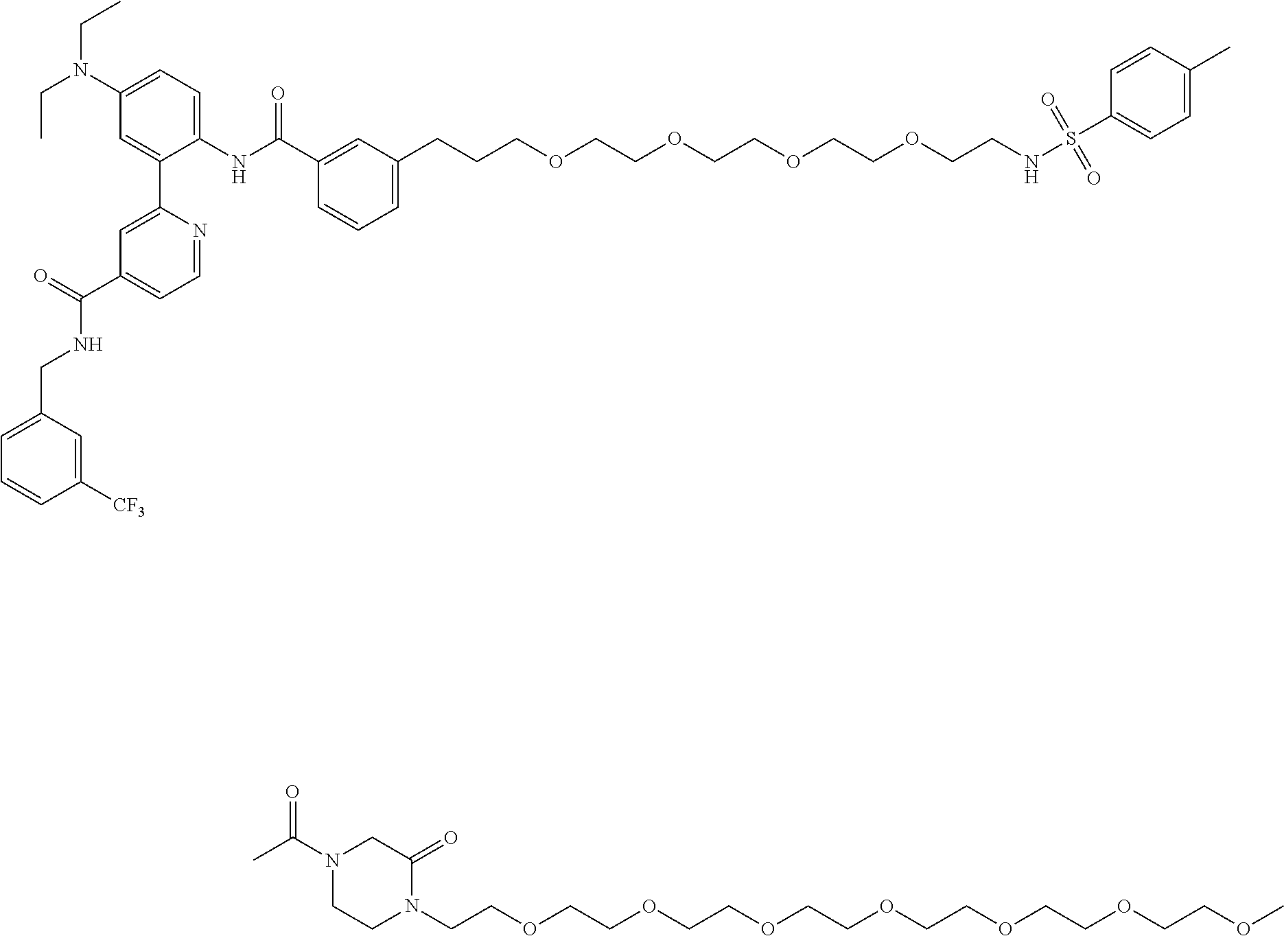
C(COCCOCCOCCOCCOCCOCCOC)N1C(=O)CN(C(C)=O)CC1.C(N(CC)C1=CC=C(NC(C2=CC(CCCOCCOCCOCCOCCNS(=O)(=O)C3=CC=C(C)C=C3)=CC=C2)=O)C(C2=CC(C(=O)NCC3=CC=CC([CF3])=C3)=CC=N2)=C1)C
